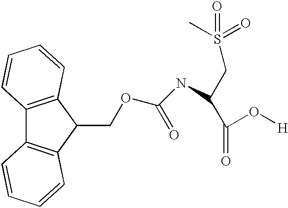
C12=C(C(COC(=O)NC(C(=O)O[H])CS(C)(=O)=O)C3=C1C=CC=C3)C=CC=C2
